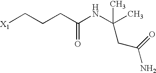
[X1]CCCC(NC(C)(C)CC(N)=O)=O
